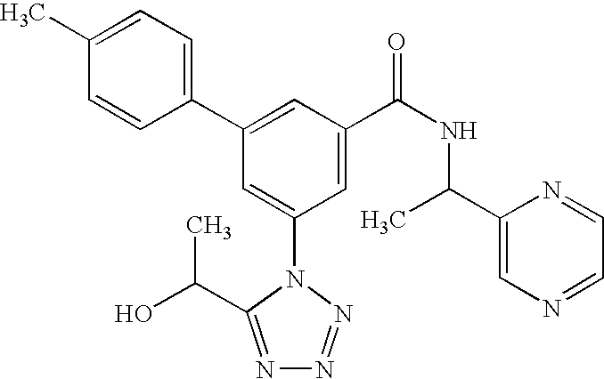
C1(C2=CC(C(NC(C3=CN=CC=N3)C)=O)=CC(N3C(C(O)C)=NN=N3)=C2)=CC=C(C)C=C1
